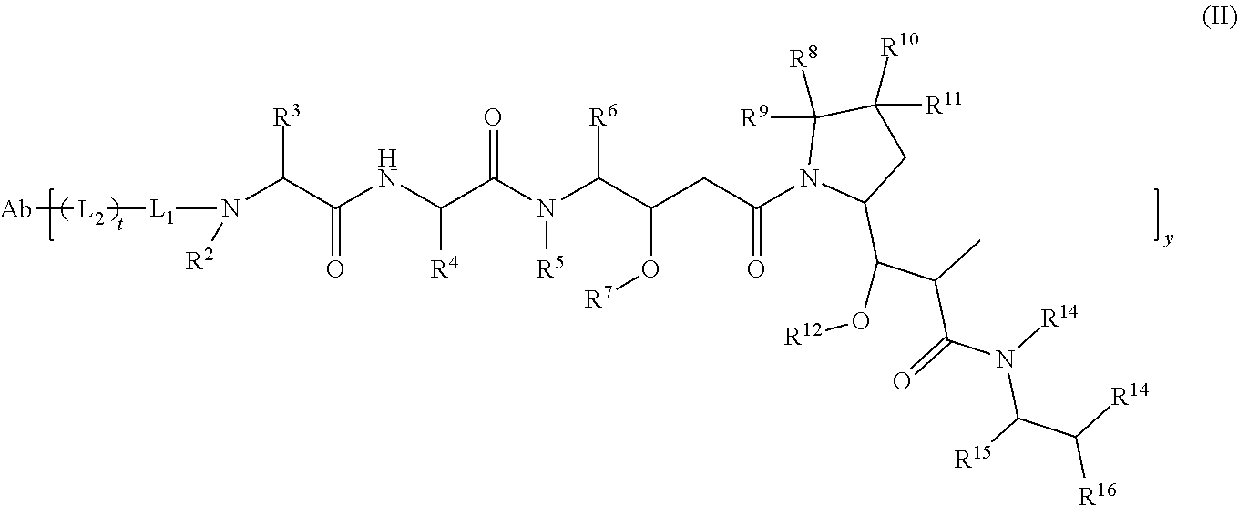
N([R2])(C(C(=O)NC([R4])C(=O)N([R5])C(C(O[R7])CC(=O)N1C(C(C(C)C(N(C(C([R14])[R16])[R15])[R14])=O)O[R12])CC([R11])([R10])C1([R9])[R8])[R6])[R3])[L1][L2][Ab]
